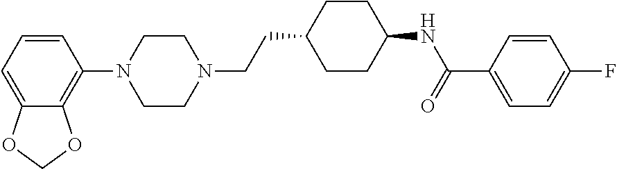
C1=CC=C2C(=C1N1CCN(CCC3CCC(NC(=O)C4=CC=C(F)C=C4)CC3)CC1)OCO2
